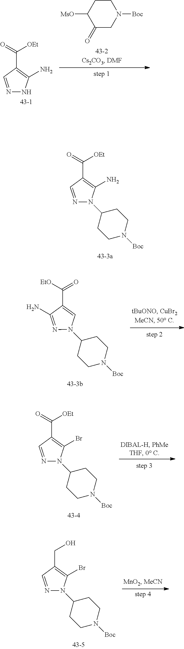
[MsO]C1CCN([Boc])CC1=O.C1(N)=C(C(=O)[OEt])C=NN1.C1=NN(C2CCN([Boc])CC2)C(N)=C1C(=O)[OEt].C1(N)=NN(C2CCN([Boc])CC2)C=C1C(=O)[EtO].C1=NN(C2CCN([Boc])CC2)C(Br)=C1C(=O)[OEt].C1=NN(C2CCN([Boc])CC2)C(Br)=C1CO
